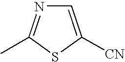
C1=C([CN])SC(C)=N1
